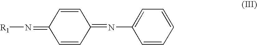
C1=CC(=N[R1])C=CC1=NC1=CC=CC=C1
